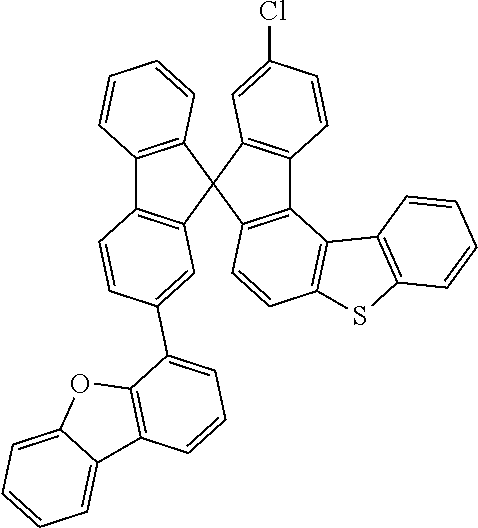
C12=C(C3(C4=C1C=CC(Cl)=C4)C1=C(C4=C3C=C(C3=CC=CC5=C3OC3=CC=CC=C53)C=C4)C=CC=C1)C=CC1=C2C2=C(S1)C=CC=C2
